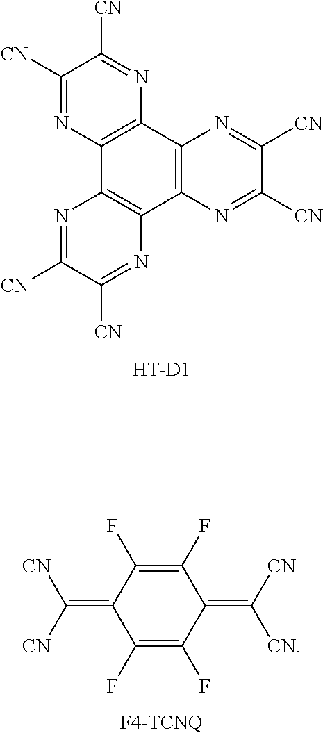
C1([CN])=NC2=C(N=C1[CN])C1=C(C3=C2N=C([CN])C([CN])=N3)N=C([CN])C([CN])=N1.[HT-D1].C1(=C([CN])[CN])C(F)=C(F)C(=C([CN])[CN])C(F)=C1F
